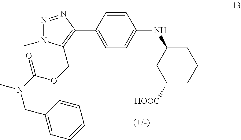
N1=NC(C2=CC=C(NC3CC([HOOC])CCC3)C=C2)=C(COC(N(CC2=CC=CC=C2)C)=O)N1C
